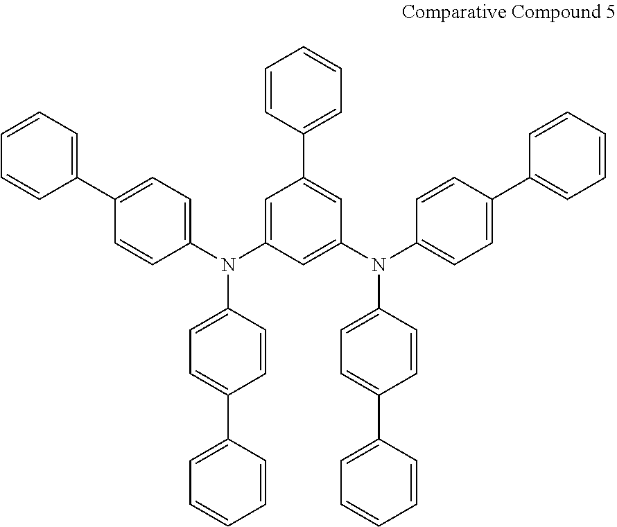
C1=CC=C(C2=CC=C(N(C3=CC=C(C4=CC=CC=C4)C=C3)C3=CC(C4=CC=CC=C4)=CC(N(C4=CC=C(C5=CC=CC=C5)C=C4)C4=CC=C(C5=CC=CC=C5)C=C4)=C3)C=C2)C=C1
